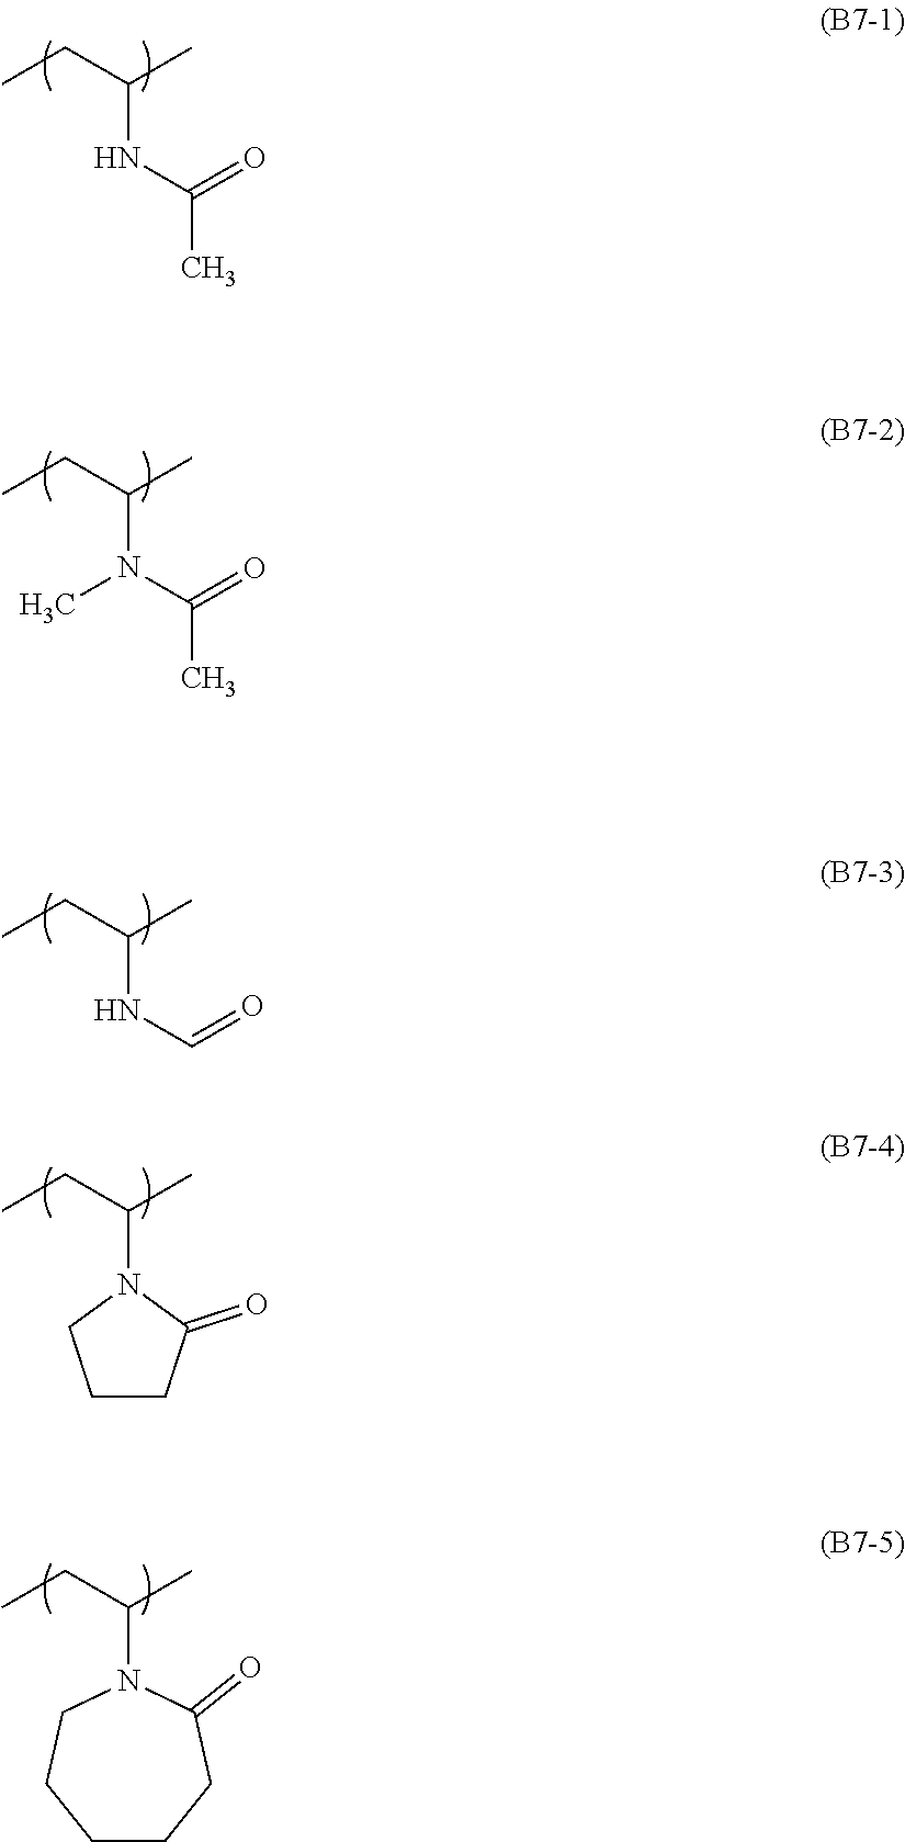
CCC(C)NC(C)=O.CCC(C)N(C(C)=O)C.CCC(C)NC=O.CCC(C)N1CCCC1=O.CCC(C)N1CCCCCC1=O
